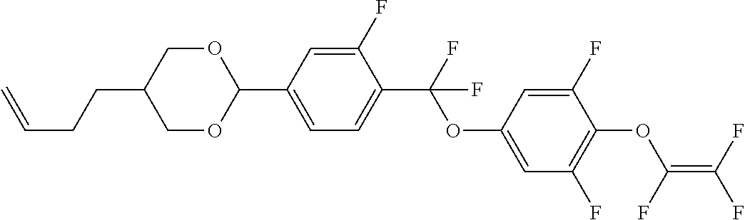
C1(C2=CC=C(C(F)(OC3=CC(F)=C(OC(=C(F)F)F)C(F)=C3)F)C(F)=C2)OCC(CCC=C)CO1
